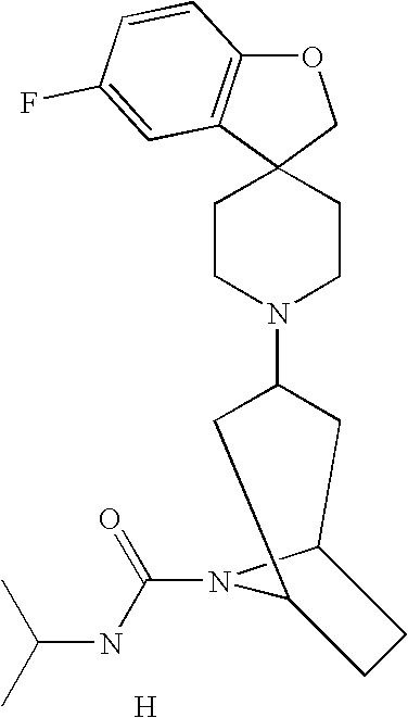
O1C2=C(C3(C1)CCN(C1CC4N(C(NC(C)C)=O)C(C1)CC4)CC3)C=C(F)C=C2.[H]
